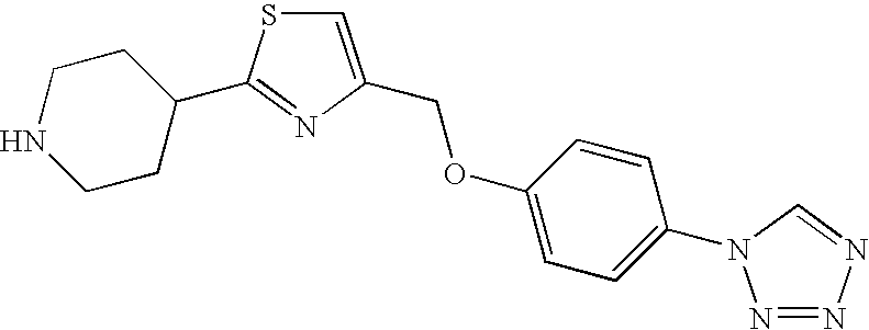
C1=C(COC2=CC=C(N3N=NN=C3)C=C2)N=C(C2CCNCC2)S1
